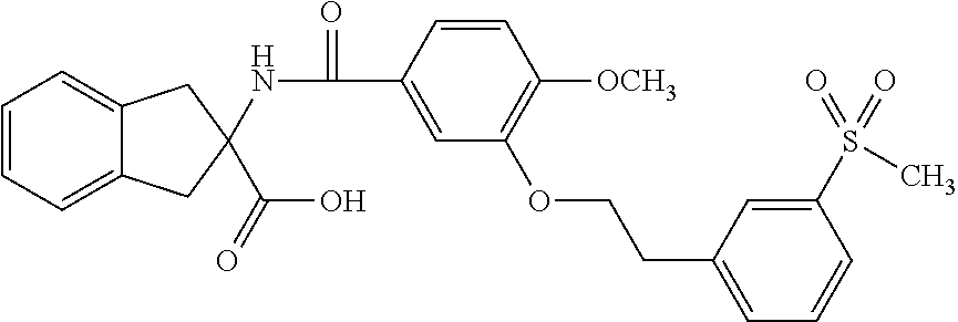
C1=CC=C2C(=C1)CC(NC(=O)C1=CC(OCCC3=CC=CC(S(=O)(=O)C)=C3)=C([OCH3])C=C1)(C(O)=O)C2
